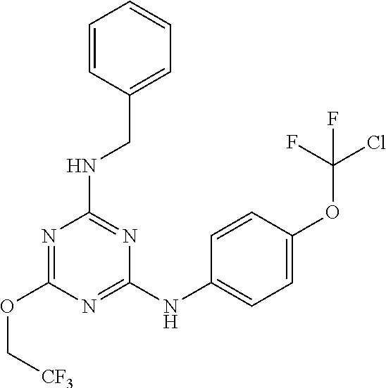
N1=C(NC2=CC=C(OC(Cl)(F)F)C=C2)N=C(NCC2=CC=CC=C2)N=C1OC[CF3]
